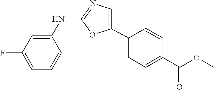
C1(NC2=CC(F)=CC=C2)=NC=C(C2=CC=C(C(OC)=O)C=C2)O1
